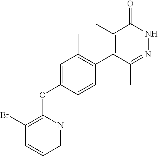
C1=C(OC2=C(Br)C=CC=N2)C=CC(C2=C(C)C(=O)NN=C2C)=C1C
